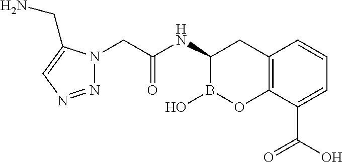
C12=C(C(C(O)=O)=CC=C1)OB(O)C(NC(CN1N=NC=C1CN)=O)C2
